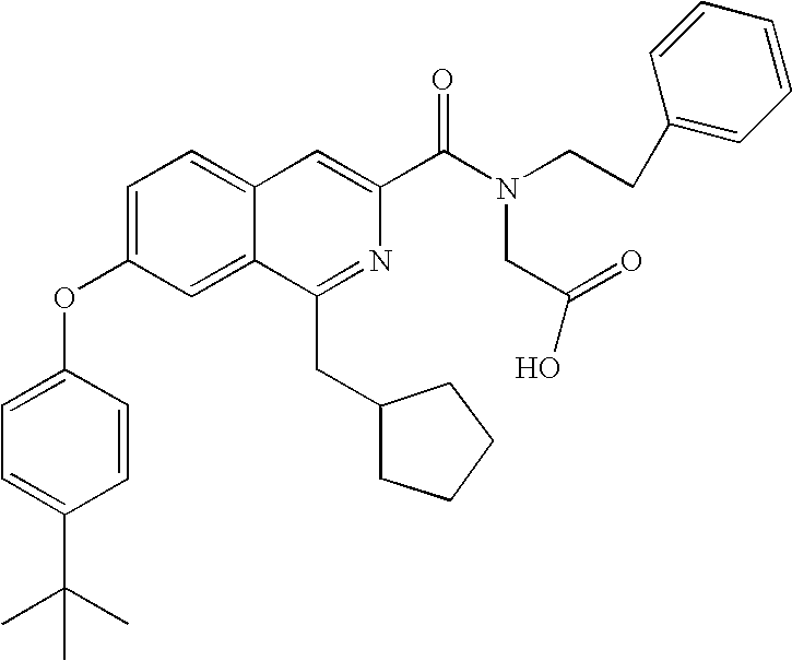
C1=C(OC2=CC=C(C(C)(C)C)C=C2)C=C2C(=C1)C=C(C(N(CC(O)=O)CCC1=CC=CC=C1)=O)N=C2CC1CCCC1
